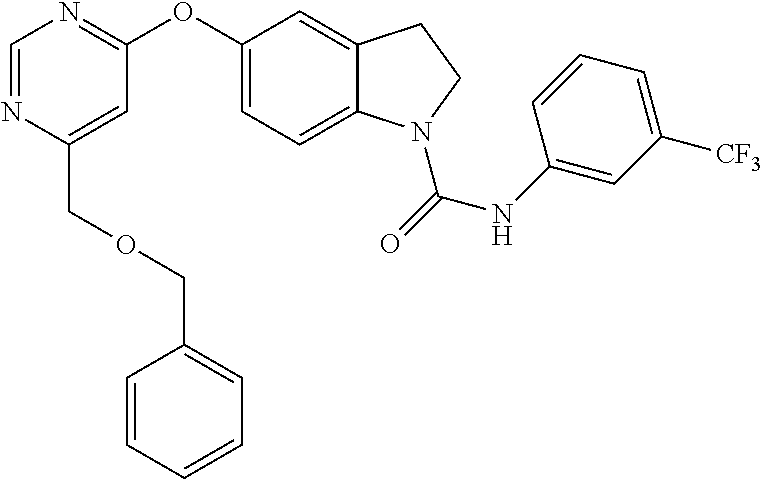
C1=NC(COCC2=CC=CC=C2)=CC(OC2=CC=C3C(=C2)CCN3C(NC2=CC([CF3])=CC=C2)=O)=N1
